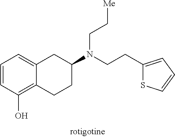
C([Me])CN(CCC1=CC=CS1)C1CC2=CC=CC(O)=C2CC1
